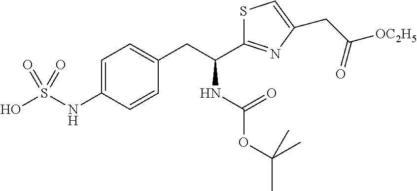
C1=C(NS(O)(=O)=O)C=CC(CC(NC(OC(C)(C)C)=O)C2=NC(CC([OC2H5])=O)=CS2)=C1
